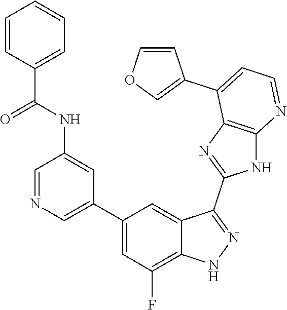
C1=NC=C(C2=CC(F)=C3C(=C2)C(C2=NC4=C(N2)N=CC=C4C2=COC=C2)=NN3)C=C1NC(C1=CC=CC=C1)=O
